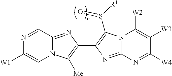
N1=CC2=NC(C3=C(S([R1])=O)N4C(=N3)N=C([W4])C([W3])=C4[W2])=C([Me])N2C=C1[W1]
